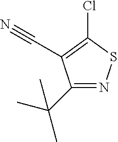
C1(C(C)(C)C)=NSC(Cl)=C1C#N
